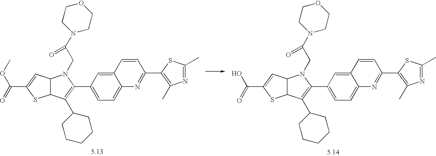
C12C(C(C3CCCCC3)=C(C3=CC=C4C(=C3)C=CC(C3=C(C)N=C(C)S3)=N4)N1CC(=O)N1CCOCC1)SC(C(OC)=O)=C2.C12C(C(C3CCCCC3)=C(C3=CC=C4C(=C3)C=CC(C3=C(C)N=C(C)S3)=N4)N1CC(=O)N1CCOCC1)SC(C(O)=O)=C2
